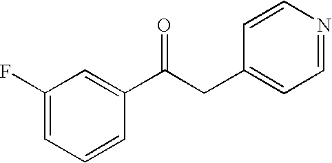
FC1=CC=CC(C(CC2=CC=NC=C2)=O)=C1
